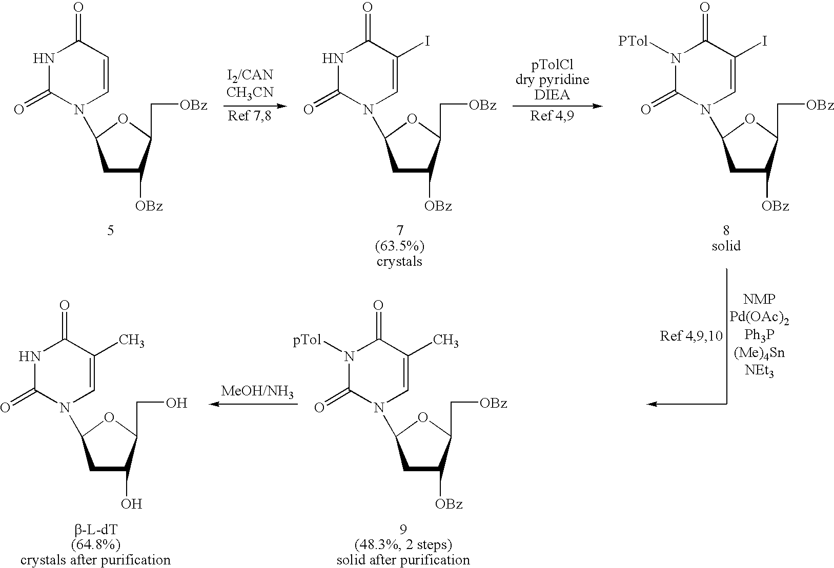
C1C([OBz])C(C[OBz])OC1N1C=C(I)C(=O)NC1=O.C1C([OBz])C(C[OBz])OC1N1C=CC(=O)NC1=O.C1C([OBz])C(C[OBz])OC1N1C=C(I)C(=O)N([PTol])C1=O.C1C([OBz])C(C[OBz])OC1N1C=C(C)C(=O)N([pTol])C1=O.C1C(O)C(CO)OC1N1C=C(C)C(=O)NC1=O
